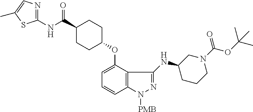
C1(C(NC2=NC=C(C)S2)=O)CCC(OC2=CC=CC3=C2C(NC2CCCN(C(=O)OC(C)(C)C)C2)=NN3[PMB])CC1
